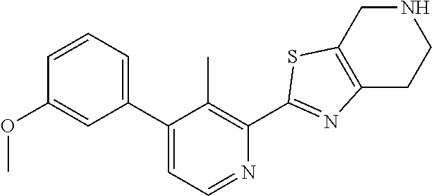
C1(C2=CC=NC(C3=NC4=C(S3)CNCC4)=C2C)=CC=CC(OC)=C1
